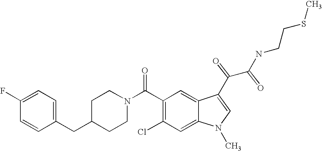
C1(F)=CC=C(CC2CCN(C(C3=C(Cl)C=C4C(=C3)C(C(C(NCCSC)=O)=O)=CN4C)=O)CC2)C=C1
